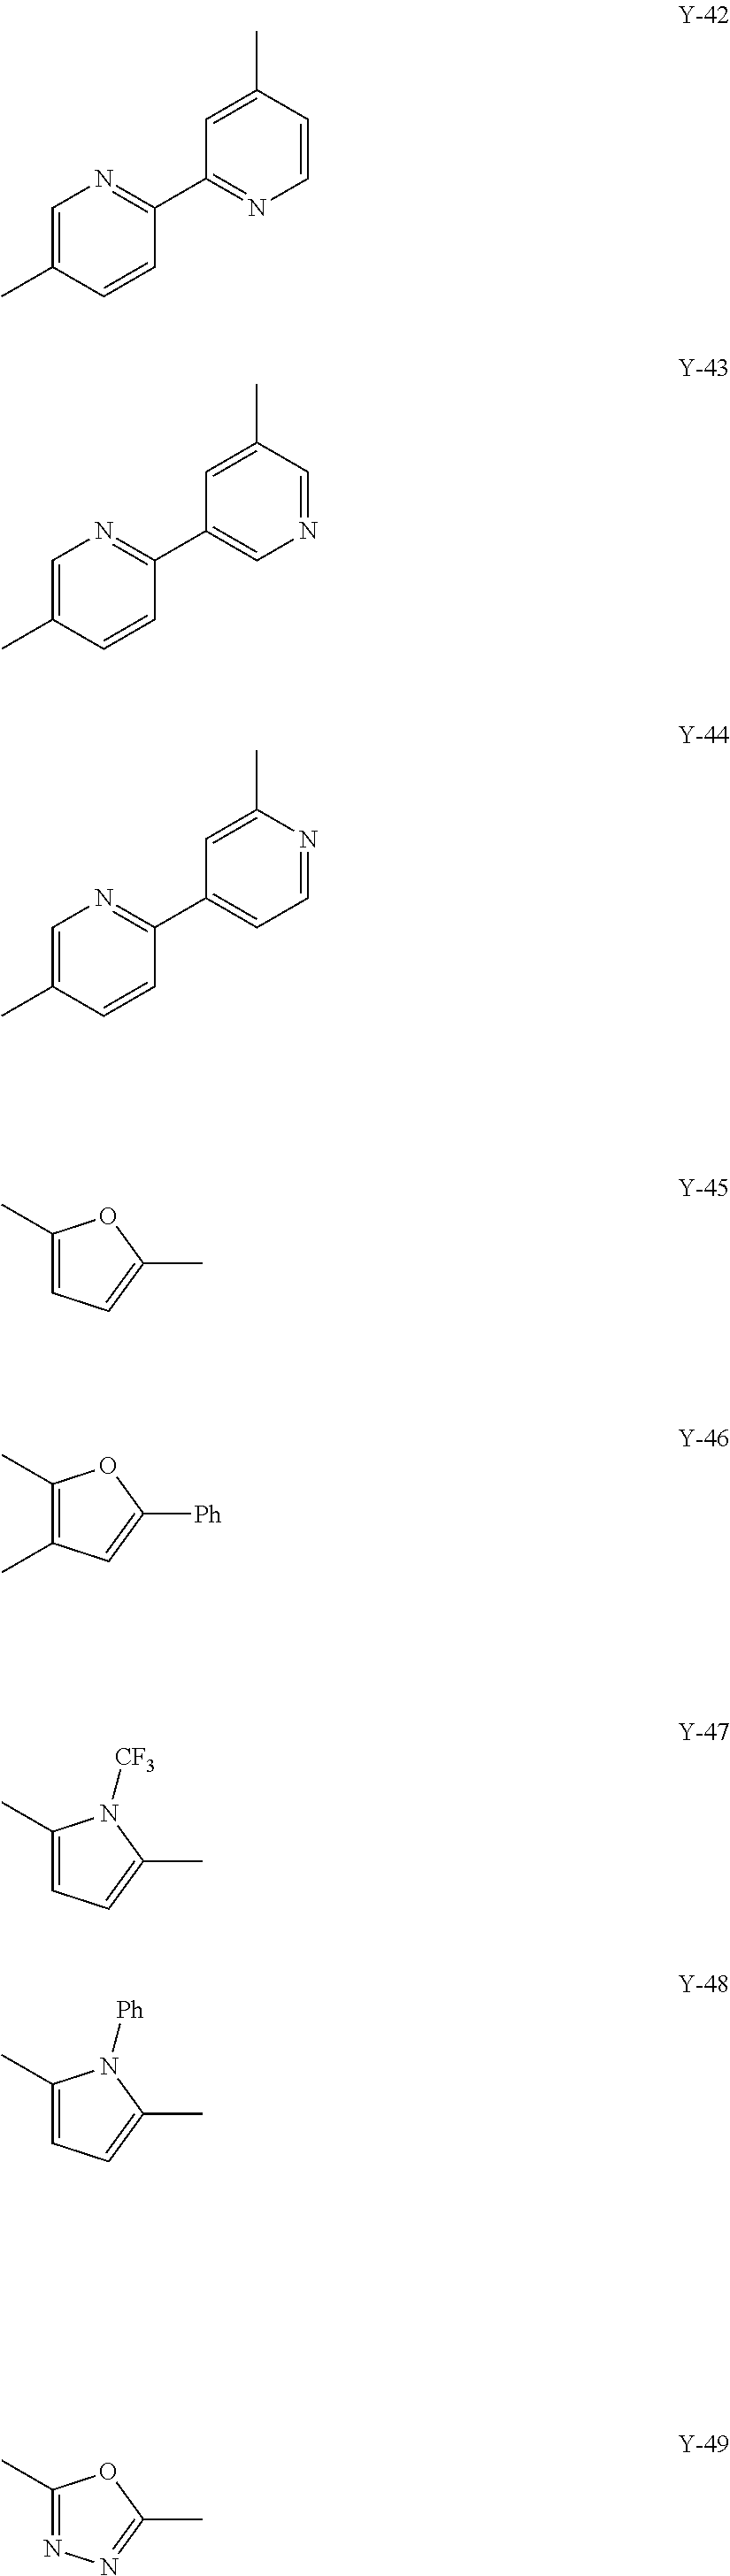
C1=C(C)C=CC(C2=NC=CC(C)=C2)=N1.C1=C(C)C=CC(C2=CN=CC(C)=C2)=N1.C1=C(C)C=CC(C2=CC=NC(C)=C2)=N1.C1(C)=CC=C(C)O1.C1(C)=C(C)C=C([Ph])O1.C1(C)=CC=C(C)N1[CF3].C1(C)=CC=C(C)N1[Ph].C1(C)=NN=C(C)O1
